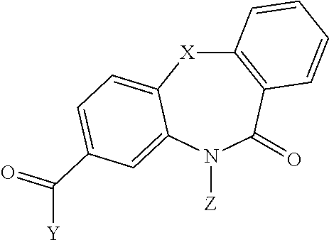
C12=C(C(=O)N([Z])C3=CC(C(=O)[Y])=CC=C3[X]1)C=CC=C2
